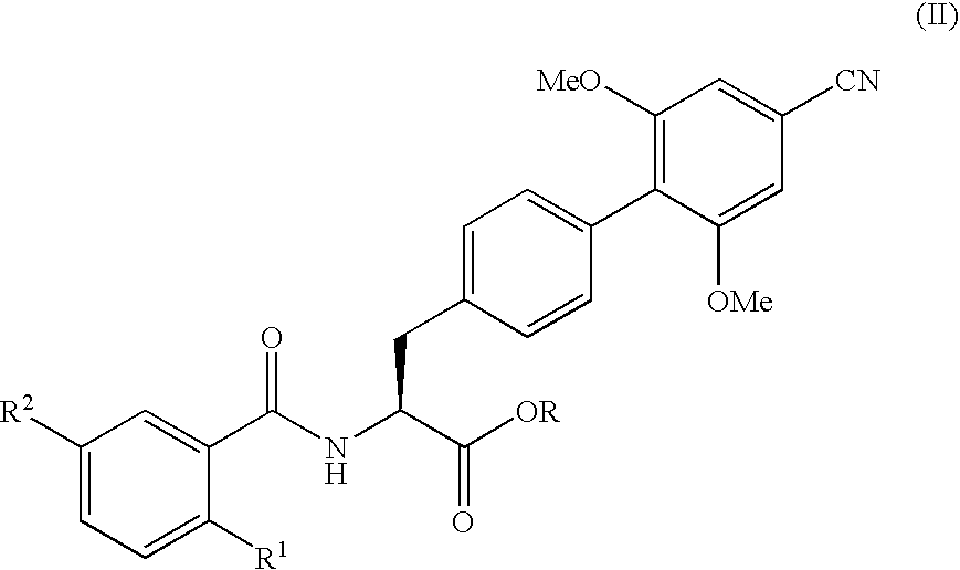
C1([R2])=CC=C([R1])C(C(NC(C([OR])=O)CC2=CC=C(C3=C([MeO])C=C([CN])C=C3[OMe])C=C2)=O)=C1
